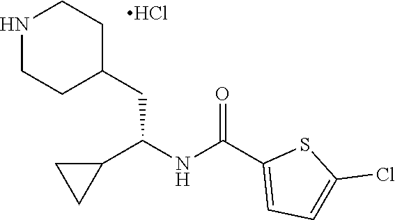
C1=C(C(NC(CC2CCNCC2)C2CC2)=O)SC(Cl)=C1.Cl
